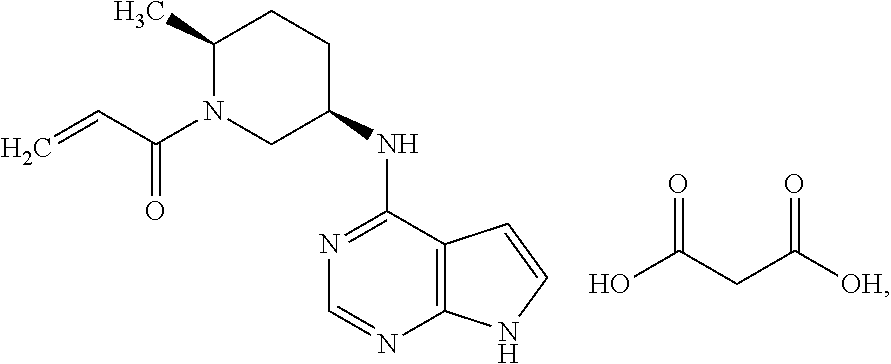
C1(C)N(C(C=C)=O)CC(NC2=NC=NC3=C2C=CN3)CC1.OC(CC([OH])=O)=O
